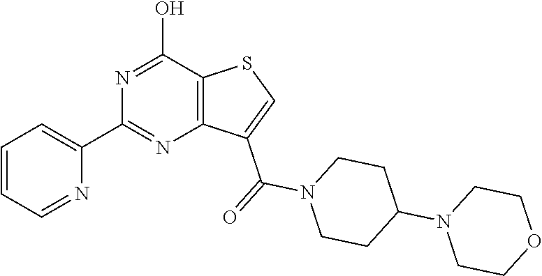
C1=CC=NC(C2=NC3=C(C(O)=N2)SC=C3C(=O)N2CCC(N3CCOCC3)CC2)=C1
